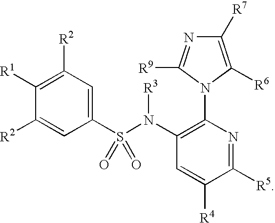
C1([R1])=C([R2])C=C(S(N(C2=C(N3C([R6])=C([R7])N=C3[R9])N=C([R5])C([R4])=C2)[R3])(=O)=O)C=C1[R2]
